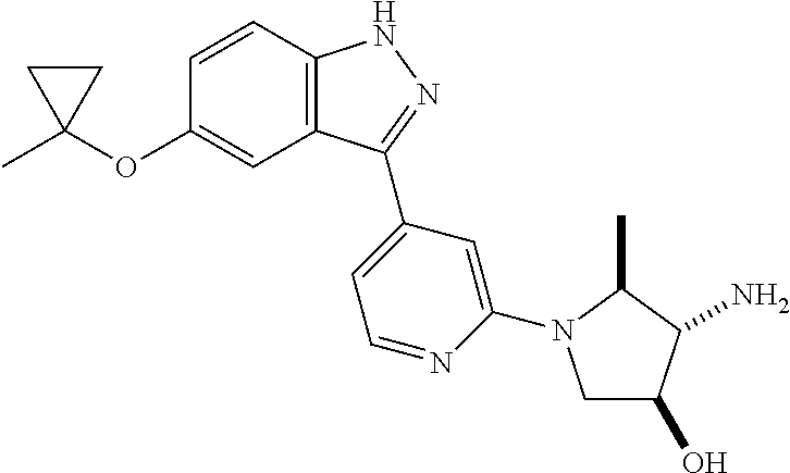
C1=CC2=C(C=C1OC1(C)CC1)C(C1=CC=NC(N3CC(O)C(N)C3C)=C1)=NN2
